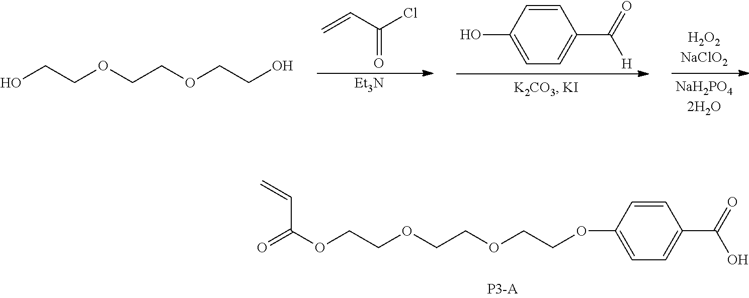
C=CC(Cl)=O.[Et3N].C1=CC(O)=CC=C1C([H])=O.OCCOCCOCCO.O=C(OCCOCCOCCOC1=CC=C(C(O)=O)C=C1)C=C
